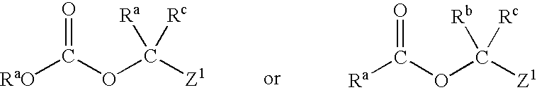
[RaO]C(OC([Z1])([Ra])[Rc])=O.[Ra]C(OC([Z1])([Rb])[Rc])=O
